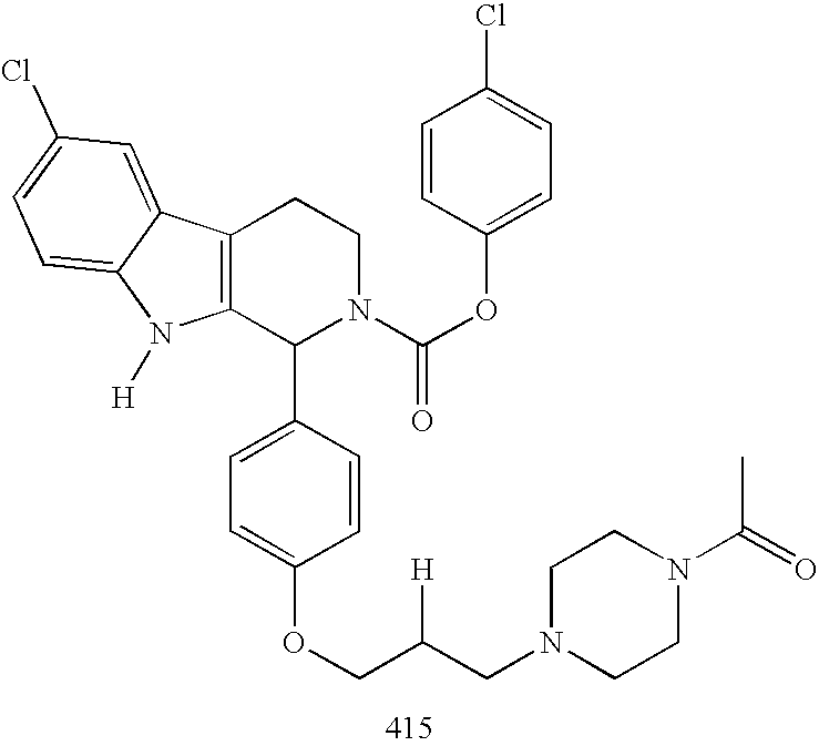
C12=C(C(C3=CC=C(OCC(CN4CCN(C(=O)C)CC4)[H])C=C3)N(C(OC3=CC=C(Cl)C=C3)=O)CC1)N([H])C1=CC=C(Cl)C=C21
